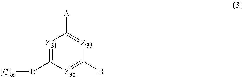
C1([A])=[Z33]C(B)=[Z32]C([L][(C)n])=[Z31]1
